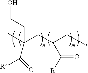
CC(CC(CC)(C)C([R])=O)(CCO)C([R])=O
